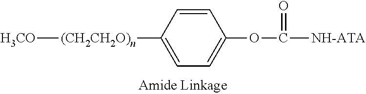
[H3CO][(CH2CH2O)n]C1=CC=C(OC([NH-ATA])=O)C=C1
